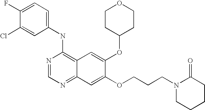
C1(NC2=C3C(=NC=N2)C=C(OCCCN2CCCCC2=O)C(OC2CCOCC2)=C3)=CC=C(F)C(Cl)=C1
